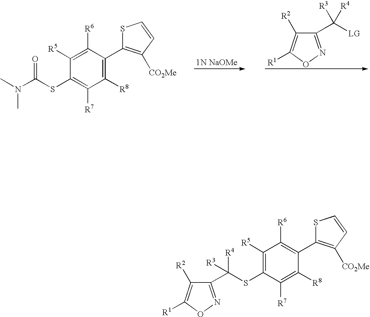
C1(C([LG])([R4])[R3])=NOC([R1])=C1[R2].CN(C(SC1=C([R7])C([R8])=C(C2=C([CO2Me])C=CS2)C([R6])=C1[R5])=O)C.C1(C(SC2=C([R5])C([R6])=C(C3=C([CO2Me])C=CS3)C([R8])=C2[R7])([R3])[R4])=NOC([R1])=C1[R2]
